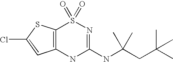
C12=C(SC(Cl)=C1)S(=O)(=O)N=C(NC(CC(C)(C)C)(C)C)N2
